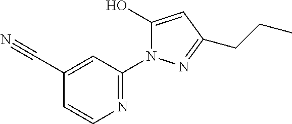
C1(O)=CC(CCC)=NN1C1=NC=CC(C#N)=C1
